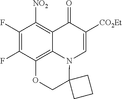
C1(F)=C(F)C2=C3C(=C1[NO2])C(=O)C([CO2Et])=CN3C1(CO2)CCC1
